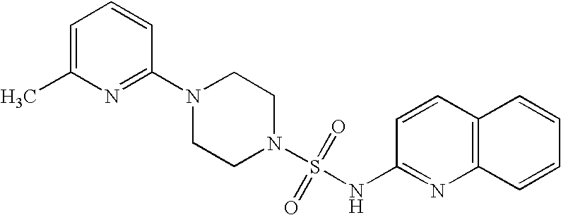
N1(C2=NC(C)=CC=C2)CCN(S(=O)(=O)NC2=NC3=C(C=C2)C=CC=C3)CC1
